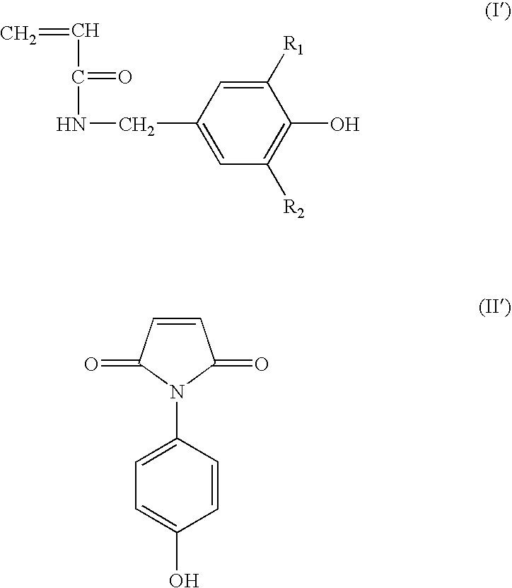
C1(O)=CC=C(N2C(=O)C=CC2=O)C=C1.C1=C(CNC(=O)C=C)C=C([R1])C(O)=C1[R2]
